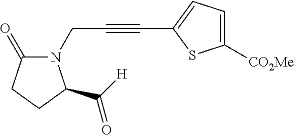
C(C#CC1=CC=C([CO2Me])S1)N1C(=O)CCC1C(=O)[H]
